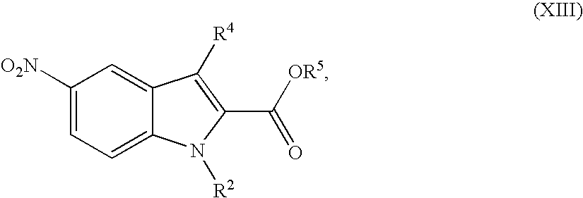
C1([O2N])=CC=C2C(=C1)C([R4])=C(C(=O)[OR5])N2[R2]
